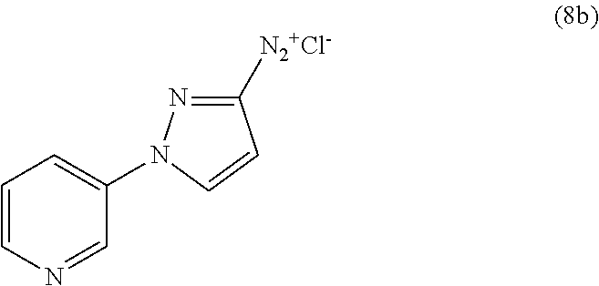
C1=CN=CC(N2N=C([N2+Cl-])C=C2)=C1
